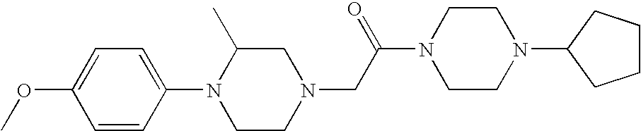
C1(N2CCN(CC(N3CCN(C4CCCC4)CC3)=O)CC2C)=CC=C(OC)C=C1
